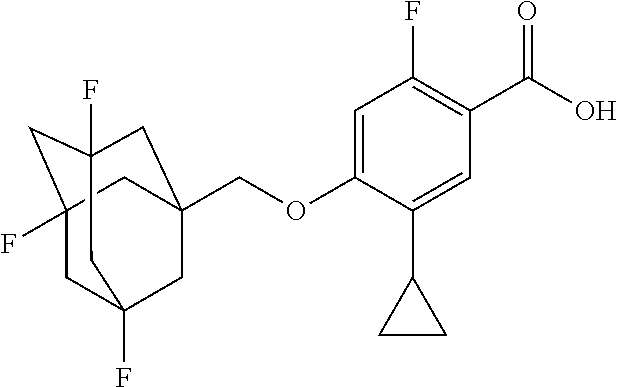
C(OC1=CC(F)=C(C(O)=O)C=C1C1CC1)C12CC3(F)CC(F)(CC(F)(C1)C3)C2
